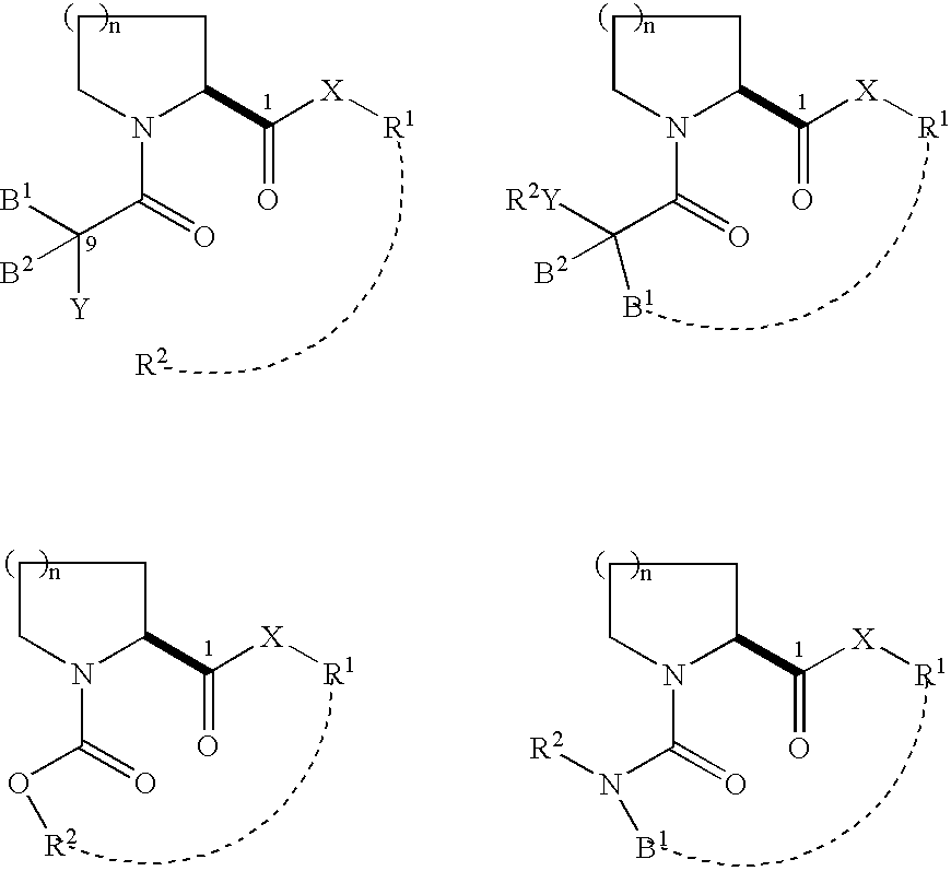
[R2].C1CN(C(=O)C([Y])([B1])[B2])C(C([X][R1])=O)C1.C1CN(C(=O)C([B1])([R2Y])[B2])C(C([X][R1])=O)C1.C1CN(C(=O)O[R2])C(C([X][R1])=O)C1.C1CN(C(=O)N([R2])[B1])C(C([X][R1])=O)C1
